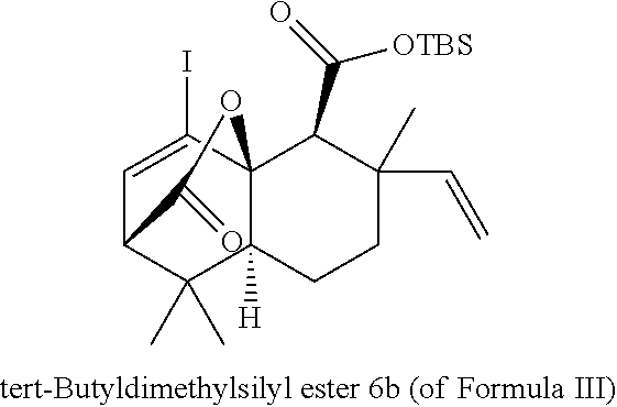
C1=C(I)C23C([H])(C(C)(C)C1C(=O)O2)CCC(C=C)(C)C3C(=O)[OTBS]
